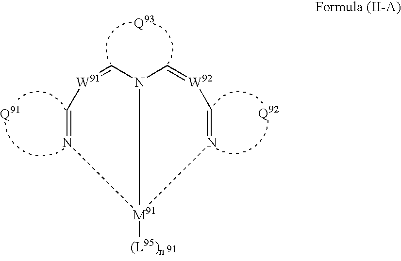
[W91]1=CN2C=[W92]C=N[M91]2([(L95)n])N=C1.[Q93]
